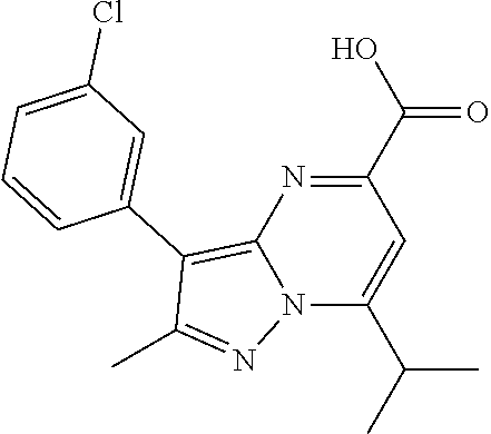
C12=C(C3=CC(Cl)=CC=C3)C(C)=NN1C(C(C)C)=CC(C(O)=O)=N2
